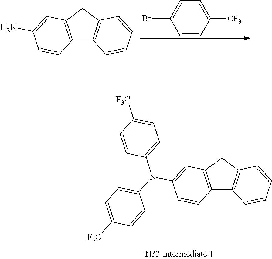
C12=C(CC3=C1C=CC=C3)C=C(N(C1=CC=C([F3C])C=C1)C1=CC=C([F3C])C=C1)C=C2.C1=C([CF3])C=CC(Br)=C1.C12=C(CC3=C1C=CC=C3)C=C(N)C=C2
